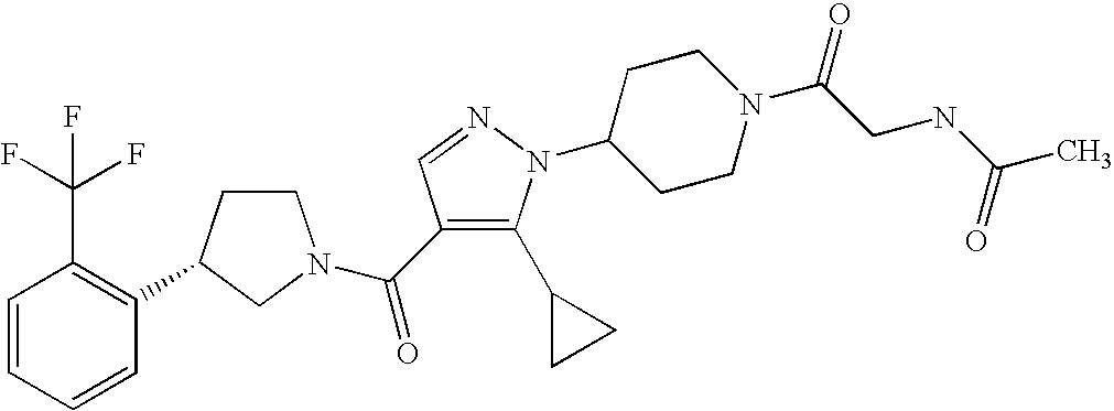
C1CC(C2=C(C(F)(F)F)C=CC=C2)CN1C(=O)C1=C(C2CC2)N(C2CCN(C(=O)CNC(=O)C)CC2)N=C1
